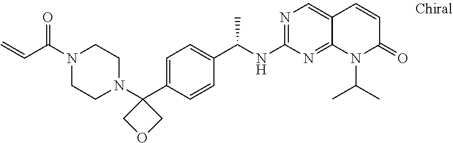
C1=C(C2(N3CCN(C(C=C)=O)CC3)COC2)C=CC(C(NC2=NC=C3C(=N2)N(C(C)C)C(=O)C=C3)C)=C1
